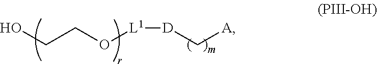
OCCO[L1][D]C[A]
